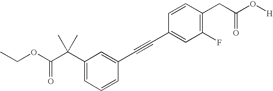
C1(F)=C(CC(O[H])=O)C=CC(C#CC2=CC(C(C(OCC)=O)(C)C)=CC=C2)=C1
